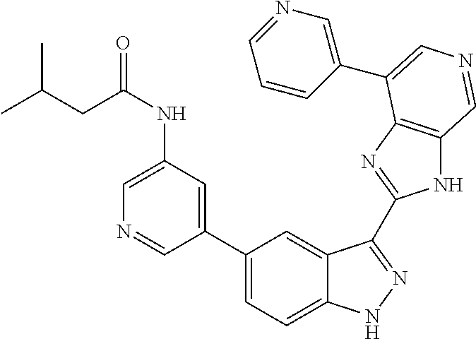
C(NC1=CN=CC(C2=CC=C3C(=C2)C(C2=NC4=C(N2)C=NC=C4C2=CN=CC=C2)=NN3)=C1)(CC(C)C)=O
